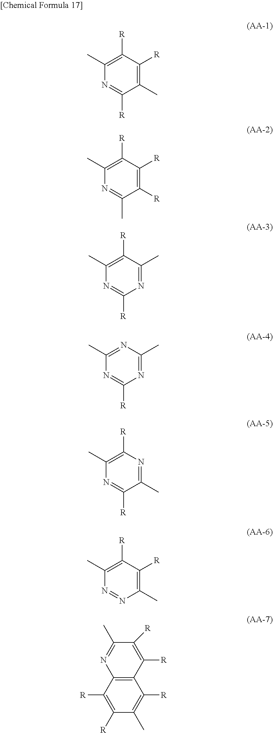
C1(C)=C([R])C([R])=C(C)C([R])=N1.C1(C)=C([R])C([R])=C([R])C(C)=N1.C1(C)=C([R])C(C)=NC([R])=N1.C1(C)=NC(C)=NC([R])=N1.C1(C)=C([R])N=C(C)C([R])=N1.C1([R])=C([R])C2=C(C([R])=C1C)C([R])=C([R])C(C)=N2.C1(C)=C([R])C([R])=C(C)N=N1
